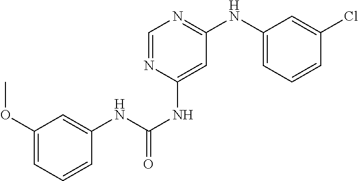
C1(OC)=CC=CC(NC(=O)NC2=CC(NC3=CC=CC(Cl)=C3)=NC=N2)=C1
